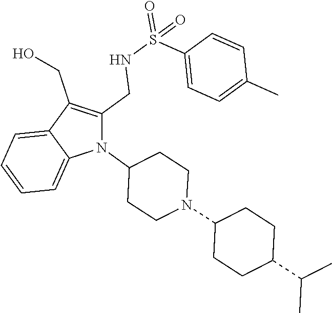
N1(C2CCN(C3CCC(C(C)C)CC3)CC2)C(CNS(=O)(C2=CC=C(C)C=C2)=O)=C(CO)C2=CC=CC=C12
